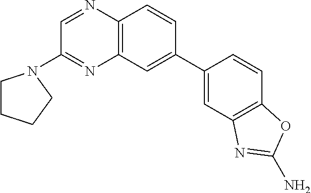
C12=C(C=C(C3=CC4=C(C=C3)OC(N)=N4)C=C1)N=C(N1CCCC1)C=N2
